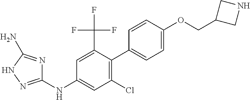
C1(NC2=CC(Cl)=C(C3=CC=C(OCC4CNC4)C=C3)C(C(F)(F)F)=C2)=NNC(N)=N1
